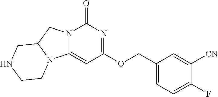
C12=CC(OCC3=CC=C(F)C([CN])=C3)=NC(=O)N1CC1N2CCNC1
